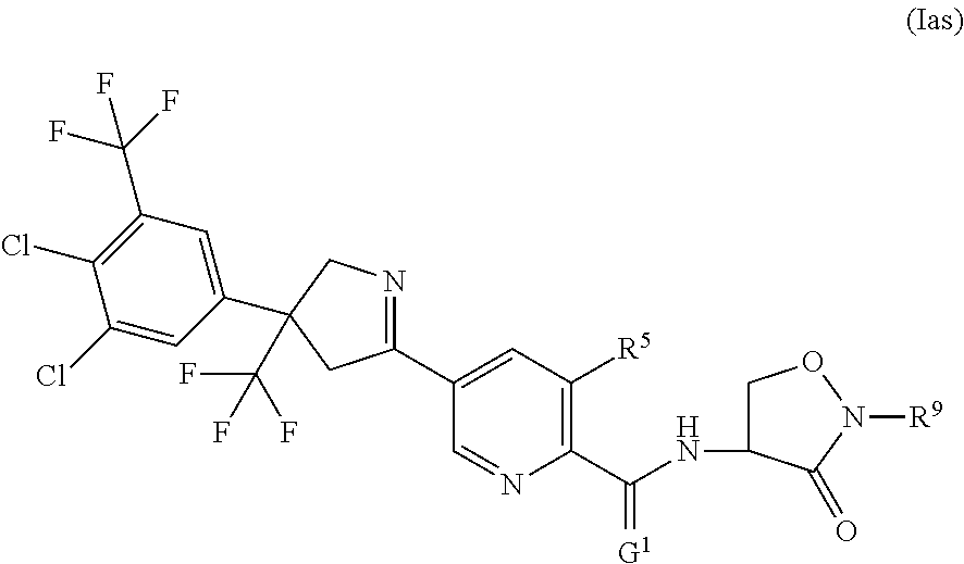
C(NC1CON([R9])C1=O)(C1=C([R5])C=C(C2=NCC(C3=CC(C(F)(F)F)=C(Cl)C(Cl)=C3)(C(F)(F)F)C2)C=N1)=[G1]
